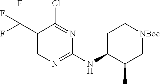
C1(NC2C(C)C[NBoc]CC2)=NC=C(C(F)(F)F)C(Cl)=N1
